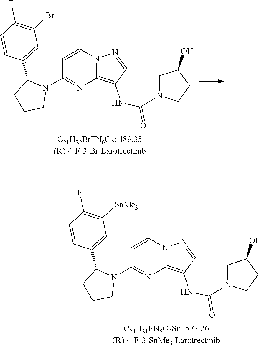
C1=CN2C(=C(NC(N3CCC(O)C3)=O)C=N2)N=C1N1C(C2=CC(Br)=C(F)C=C2)CCC1.C1=CN2C(=C(NC(N3CCC([OH])C3)=O)C=N2)N=C1N1C(C2=CC([SnMe3])=C(F)C=C2)CCC1
